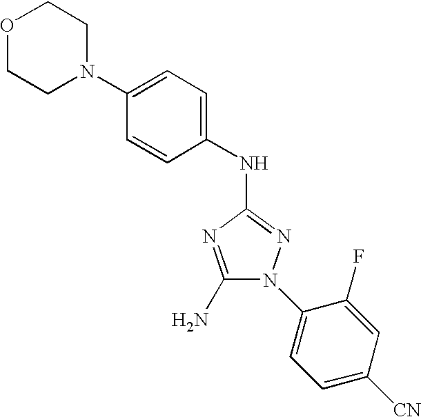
N(C1=NN(C2=CC=C([CN])C=C2F)C(N)=N1)C1=CC=C(N2CCOCC2)C=C1
